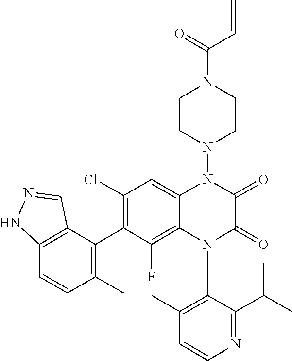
C1=CN=C(C(C)C)C(N2C(=O)C(=O)N(N3CCN(C(C=C)=O)CC3)C3=CC(Cl)=C(C4=C(C)C=CC5=C4C=NN5)C(F)=C23)=C1C
